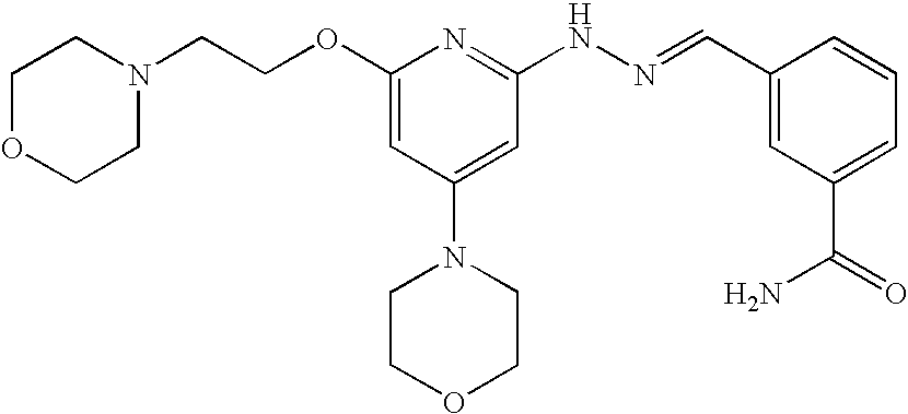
N1(CCOC2=CC(N3CCOCC3)=CC(NN=CC3=CC(C(=O)N)=CC=C3)=N2)CCOCC1
